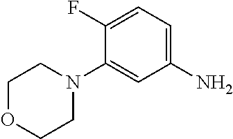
C1(F)=CC=C(N)C=C1N1CCOCC1
